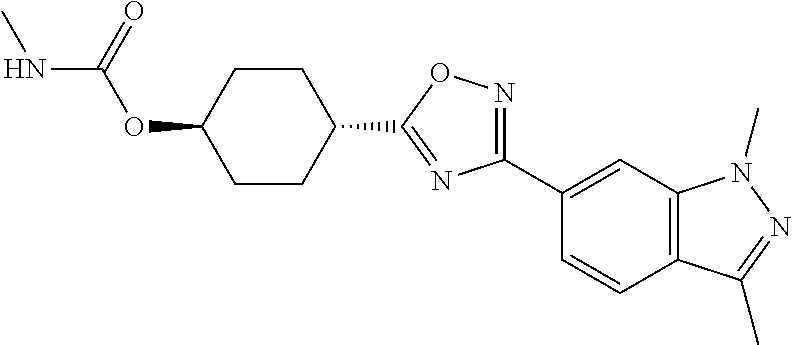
O(C1CCC(C2=NC(C3=CC4=C(C=C3)C(C)=NN4C)=NO2)CC1)C(NC)=O
